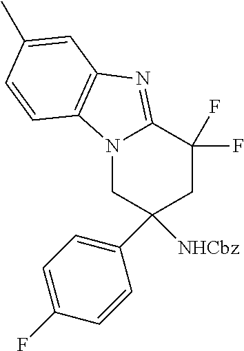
N12CC(C3=CC=C(F)C=C3)([NHCbz])CC(F)(F)C1=NC1=C2C=CC(C)=C1
